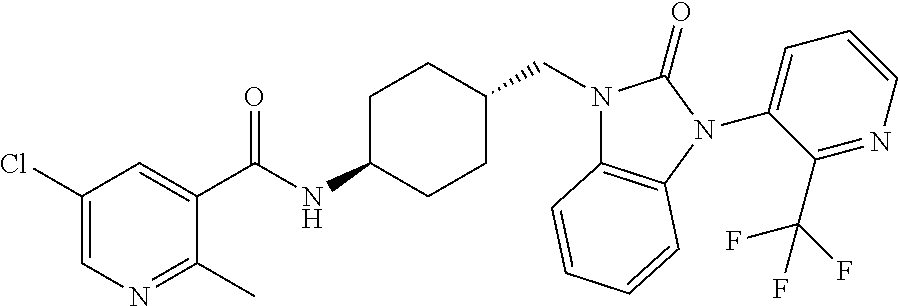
C1(Cl)=CN=C(C)C(C(NC2CCC(CN3C4=C(N(C5=CC=CN=C5C(F)(F)F)C3=O)C=CC=C4)CC2)=O)=C1
